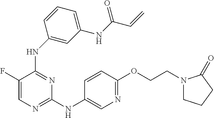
N(C1=NC(NC2=CN=C(OCCN3CCCC3=O)C=C2)=NC=C1F)C1=CC(NC(C=C)=O)=CC=C1
